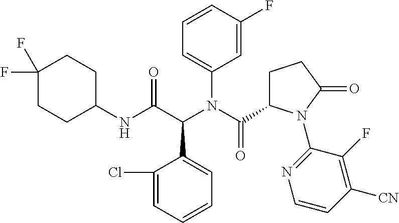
C1(NC(C(N(C(=O)C2CCC(=O)N2C2=NC=CC([CN])=C2F)C2=CC=CC(F)=C2)C2=CC=CC=C2Cl)=O)CCC(F)(F)CC1
